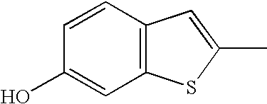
C12=C(C=CC(O)=C1)C=C(C)S2
